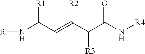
N(C(C=C(C(C(N[R4])=O)[R3])[R2])[R1])[R]
